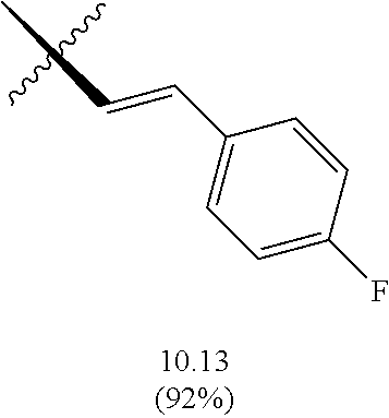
C(C1=CC=C(F)C=C1)=CC
